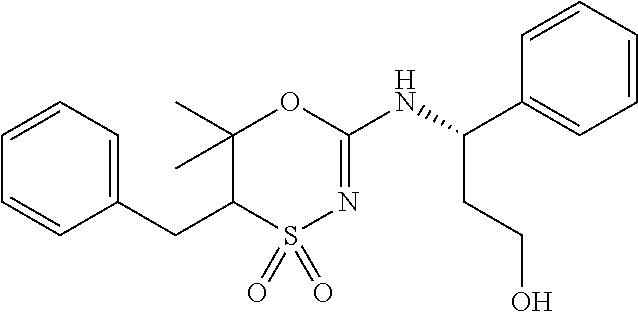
C1=CC=CC(CC2C(C)(C)OC(NC(C3=CC=CC=C3)CCO)=NS2(=O)=O)=C1
